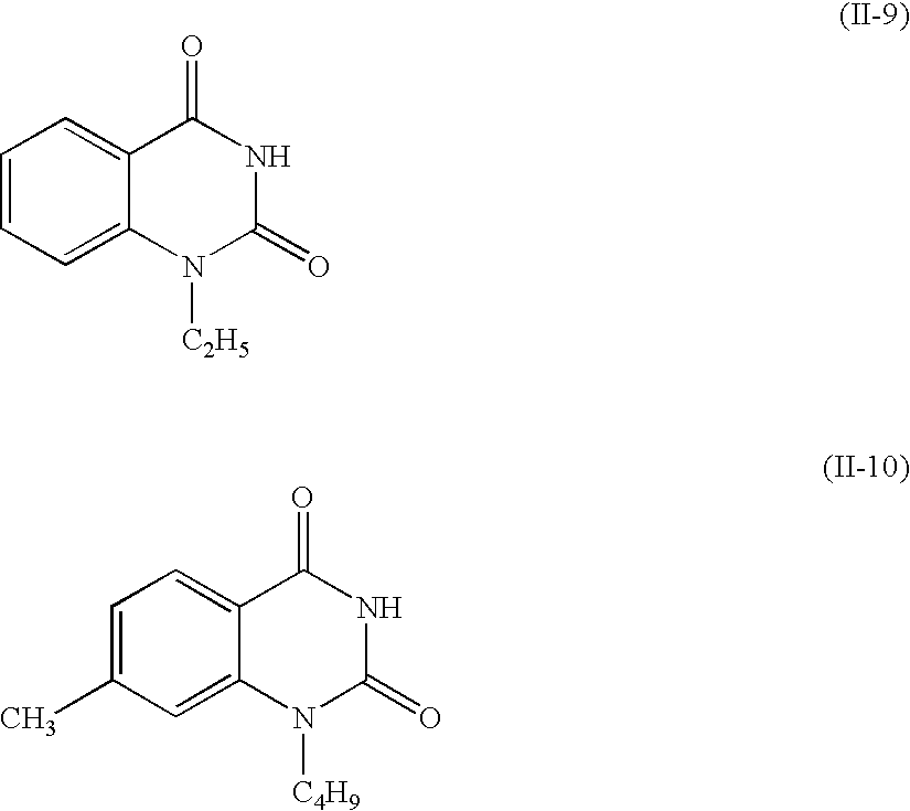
C1=CC=C2C(=C1)C(=O)NC(=O)N2[C2H5].C1=C(C)C=C2C(=C1)C(=O)NC(=O)N2[C4H9]
